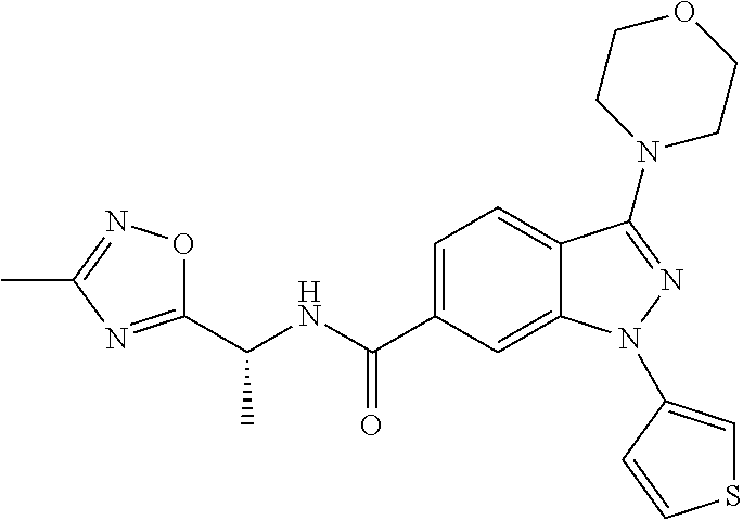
C1(C(NC(C2=CC=C3C(=C2)N(C2=CSC=C2)N=C3N2CCOCC2)=O)C)=NC(C)=NO1
